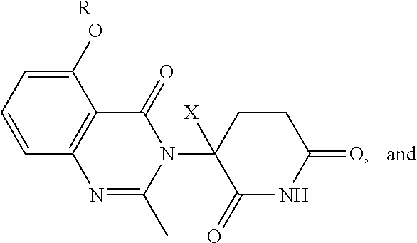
C1(O)=CC=CC2=C1C(=O)N(C1([X])C(=O)NC(=O)CC1)C(C)=N2.[R]
